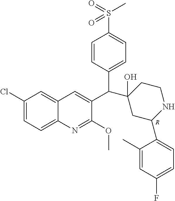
[R].C1(Cl)=CC=C2C(=C1)C=C(C(C1(O)CC(C3=CC=C(F)C=C3C)NCC1)C1=CC=C(S(=O)(C)=O)C=C1)C(OC)=N2
